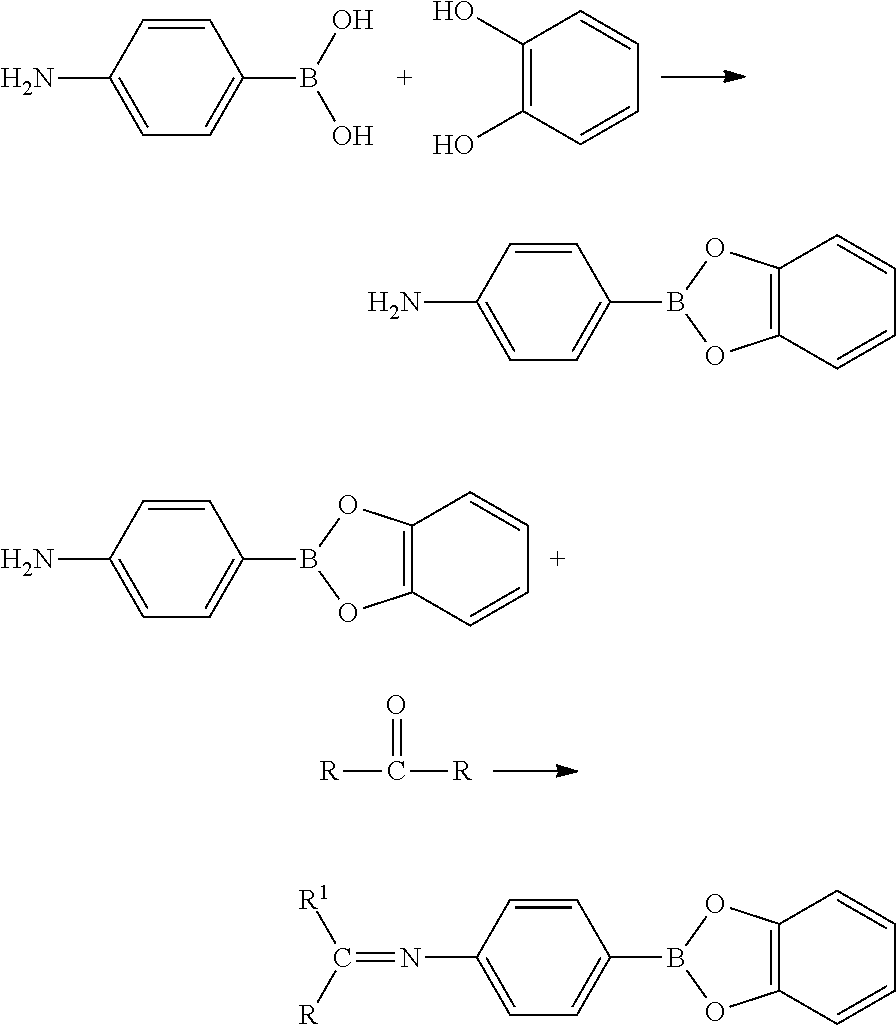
C1=CC(N)=CC=C1B(O)O.C1(O)=C(O)C=CC=C1.C1=CC(N)=CC=C1B1OC2=C(O1)C=CC=C2.[R]C(=O)[R].C1=CC(N)=CC=C1B1OC2=C(O1)C=CC=C2.C1=CC(N=C([R1])[R])=CC=C1B1OC2=C(O1)C=CC=C2
